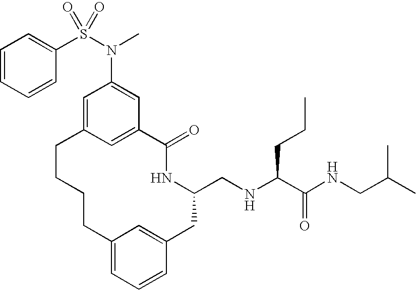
C1=C2C=C(C=C1N(S(C1=CC=CC=C1)(=O)=O)C)C(=O)NC(CNC(C(NCC(C)C)=O)CCC)CC1=CC(=CC=C1)CCCC2
